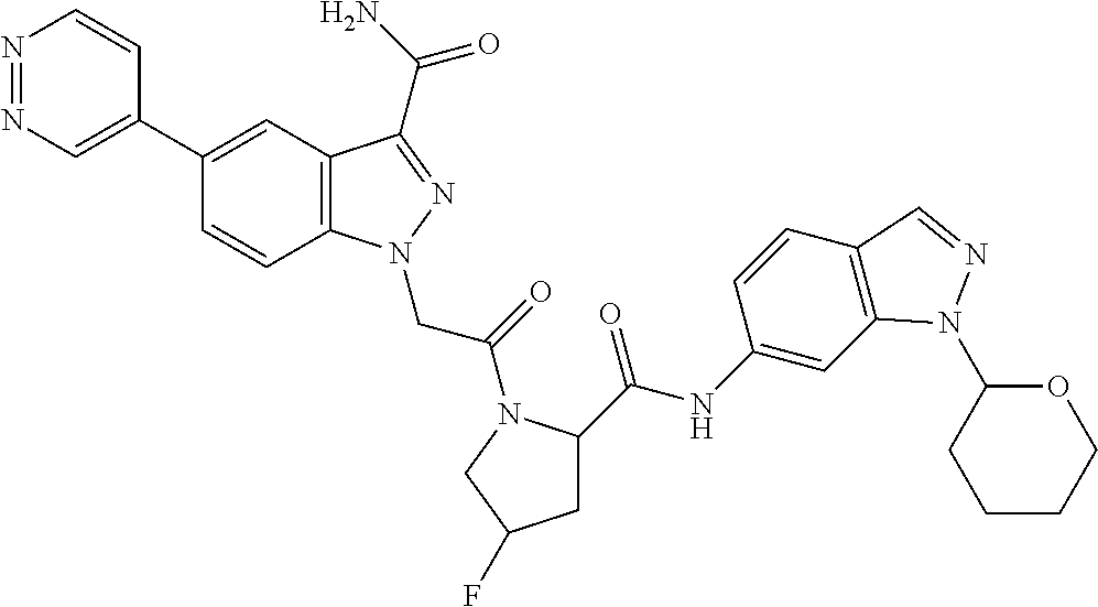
N1=NC=C(C2=CC3=C(C=C2)N(CC(=O)N2C(C(=O)NC4=CC5=C(C=C4)C=NN5C4CCCCO4)CC(F)C2)N=C3C(N)=O)C=C1
